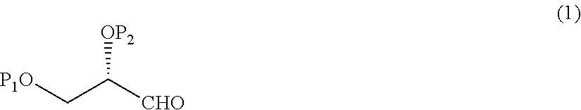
[OP2]C([CHO])C[P1O]
